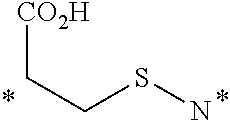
C(CSN)[CO2H]
